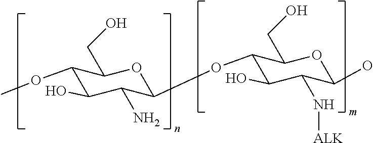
C1(OC)C(O)C(N)C(OC2C(O)C(N[ALK])C(O)OC2CO)OC1CO
